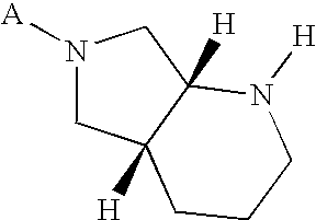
[A]N1CC2([H])C([H])(C1)N([H])CCC2
